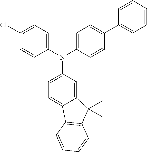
C1(Cl)=CC=C(N(C2=CC=C3C(=C2)C(C)(C)C2=C3C=CC=C2)C2=CC=C(C3=CC=CC=C3)C=C2)C=C1
